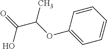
C1=CC=CC=C1OC(C(=O)O)C
